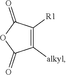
C1([R1])=C([alkyl])C(=O)OC1=O
